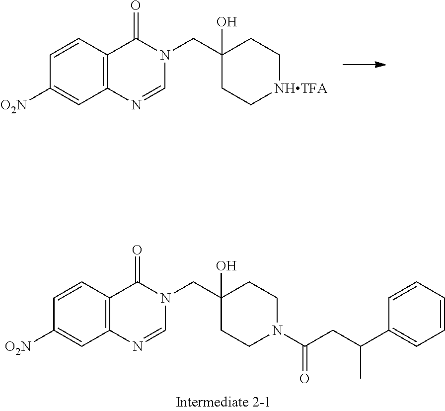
C1=CC([O2N])=CC2=C1C(=O)N(CC1(O)CC[NHTFA]CC1)C=N2.C1=CC([O2N])=CC2=C1C(=O)N(CC1(O)CCN(C(CC(C3=CC=CC=C3)C)=O)CC1)C=N2
